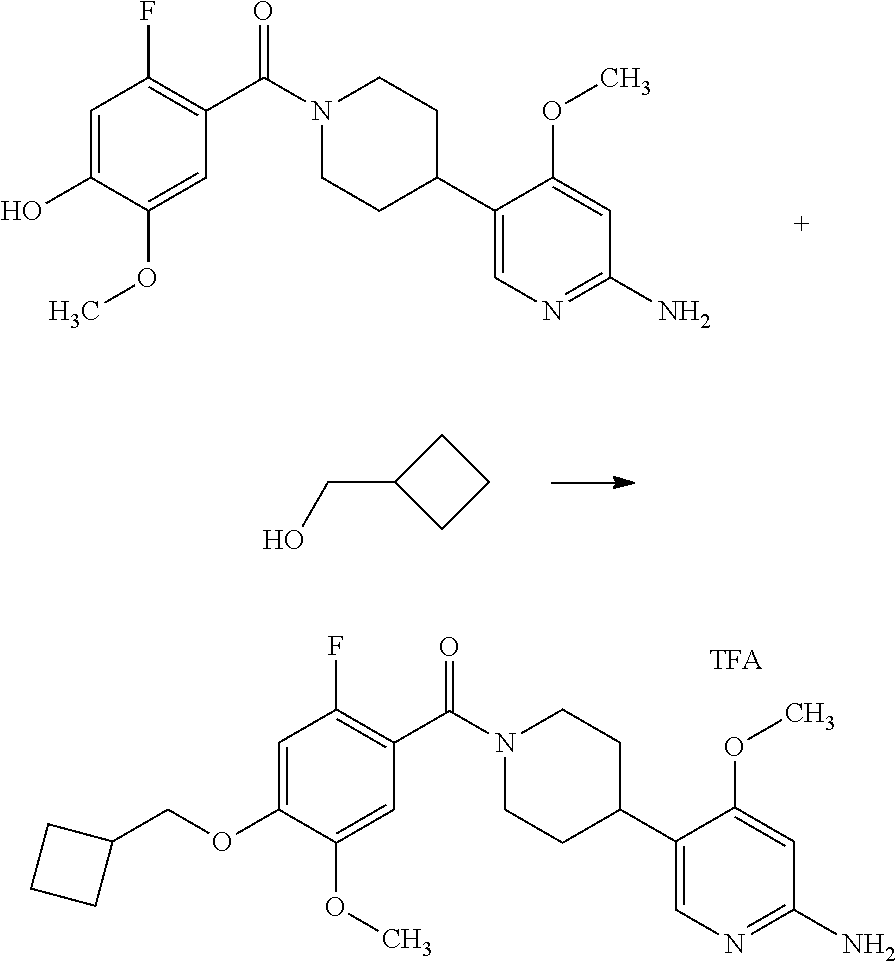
N1=C(N)C=C(OC)C(C2CCN(C(C3=C(F)C=C(O)C(OC)=C3)=O)CC2)=C1.C(C1CCC1)O.C1=C(C2CCN(C(C3=C(F)C=C(OCC4CCC4)C(OC)=C3)=O)CC2)C(OC)=CC(N)=N1
